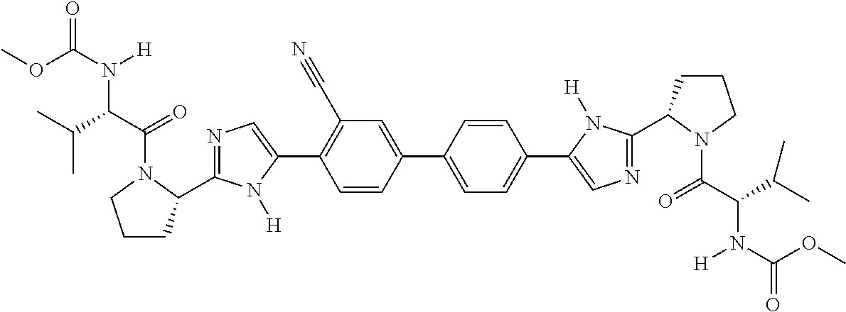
C1=C(C2=CC=C(C3=CN=C(C4CCCN4C(C(C(C)C)N(C(OC)=O)[H])=O)N3[H])C=C2)C=CC(C2=CN=C(C3CCCN3C(C(C(C)C)N(C(OC)=O)[H])=O)N2[H])=C1C#N
